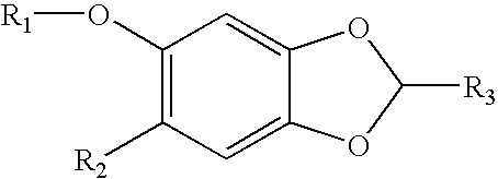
C1(O[R1])=C([R2])C=C2C(=C1)OC([R3])O2
